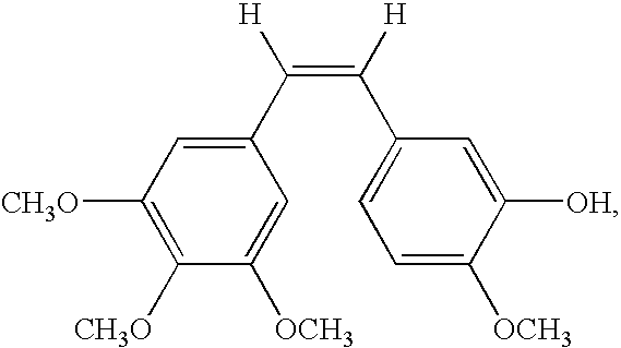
C1(C([H])=C(C2=CC=C([OCH3])C([OH])=C2)[H])=CC([CH3O])=C([CH3O])C([OCH3])=C1
